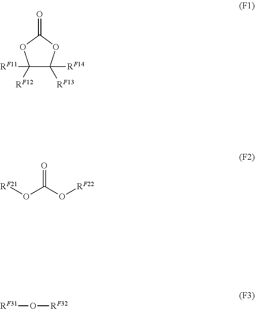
C1([RF11])([RF12])C([RF14])([RF13])OC(=O)O1.[RF21]OC(=O)O[RF22].[RF31]O[RF32]
